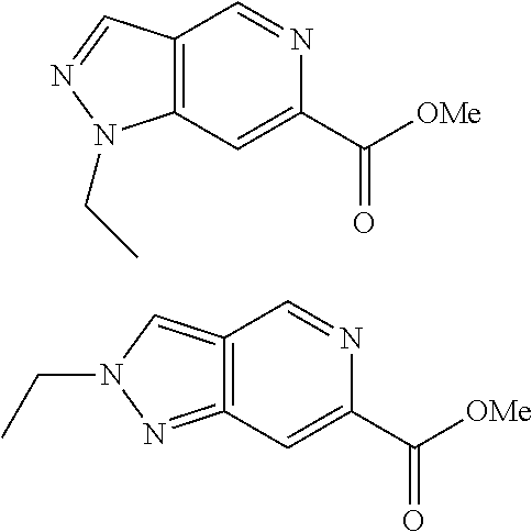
C12=C(C=C(C([OMe])=O)N=C1)N(CC)N=C2.C12=C(=NN(CC)C=1)C=C(C([OMe])=O)N=C2
